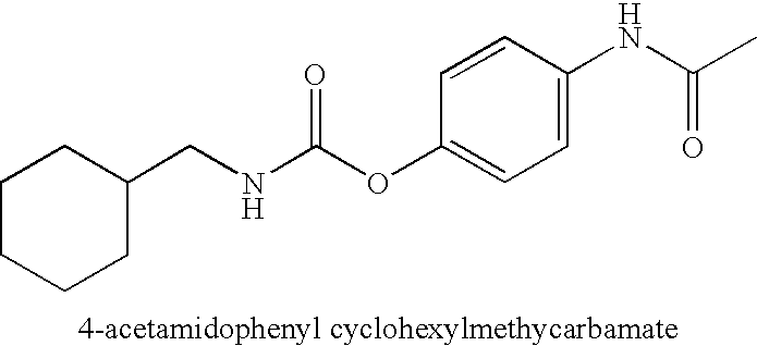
C1=CC(NC(C)=O)=CC=C1OC(NCC1CCCCC1)=O
